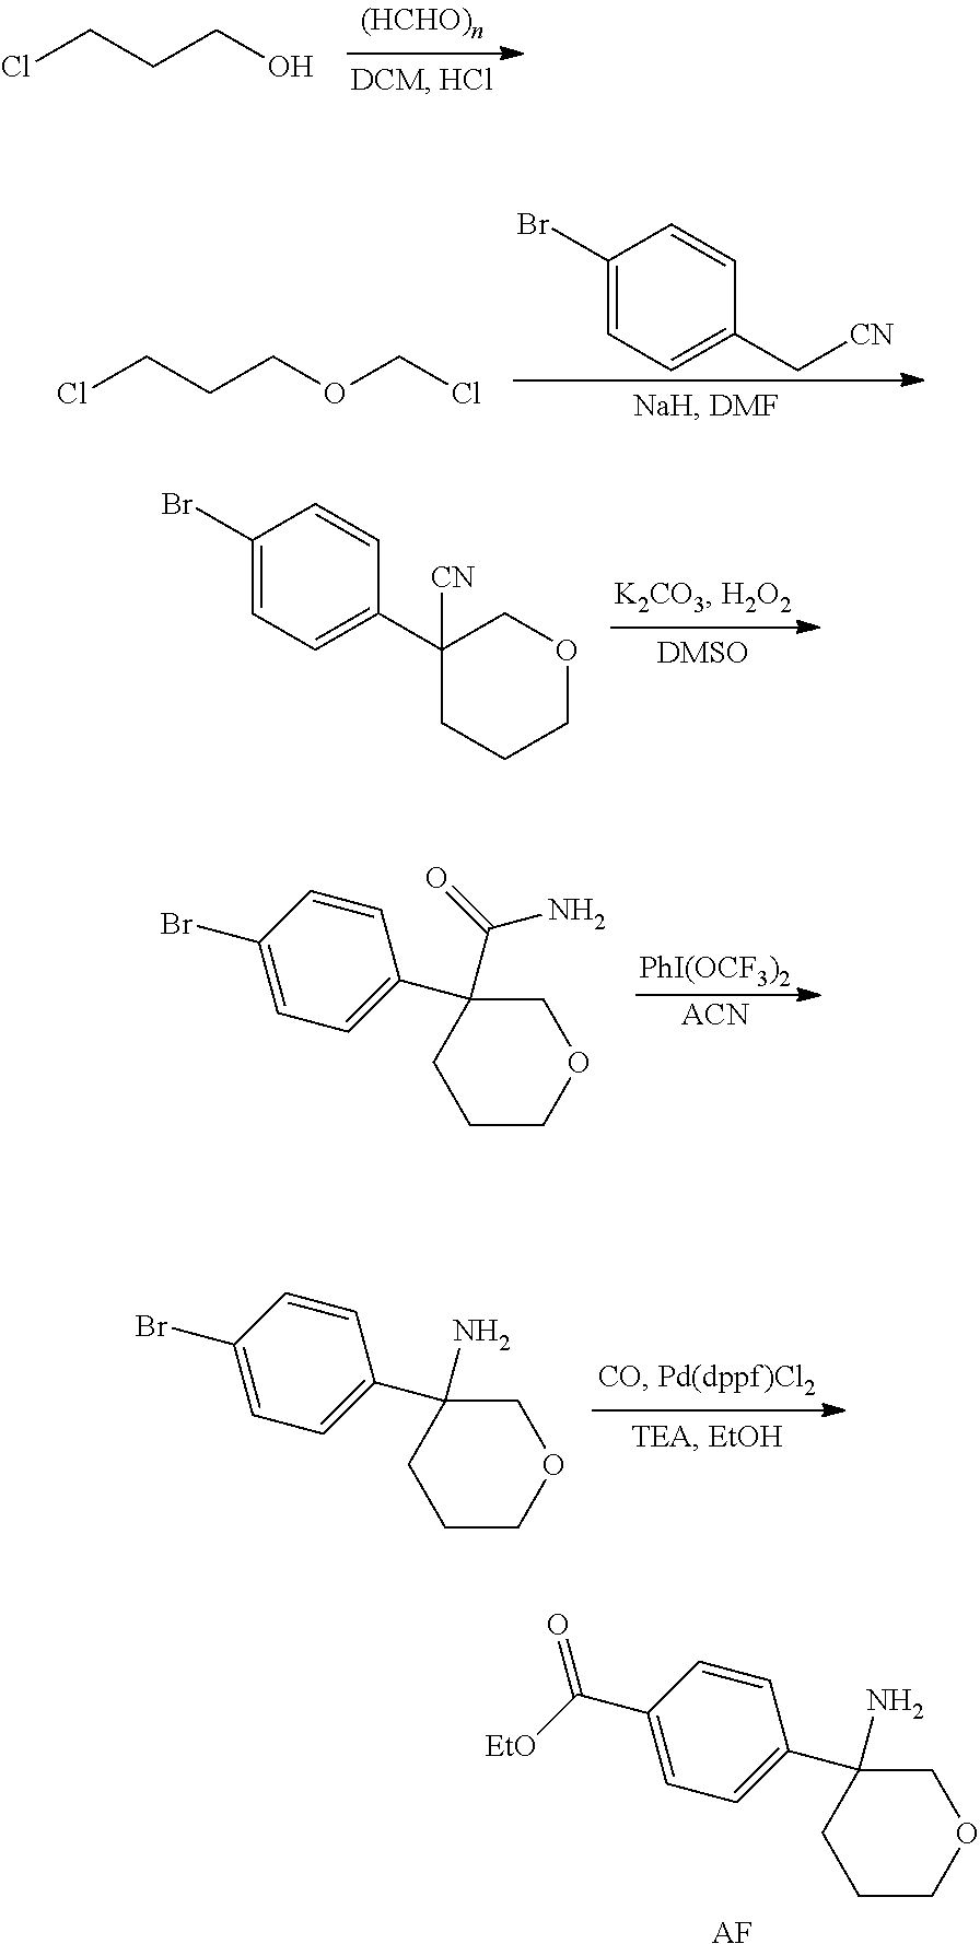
ClCCCO.C1(Br)=CC=C(C[CN])C=C1.ClCCCOCCl.C1(Br)=CC=C(C2([CN])CCCOC2)C=C1.[PhI(OCF3)2].[ACN].C1(Br)=CC=C(C2(C(N)=O)CCCOC2)C=C1.C1(Br)=CC=C(C2(N)CCCOC2)C=C1.C1(C([EtO])=O)=CC=C(C2(N)CCCOC2)C=C1.[AF]
